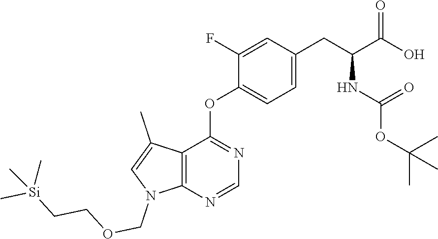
C1(F)=CC(CC(C(O)=O)NC(OC(C)(C)C)=O)=CC=C1OC1=NC=NC2=C1C(C)=CN2COCC[Si](C)(C)C
